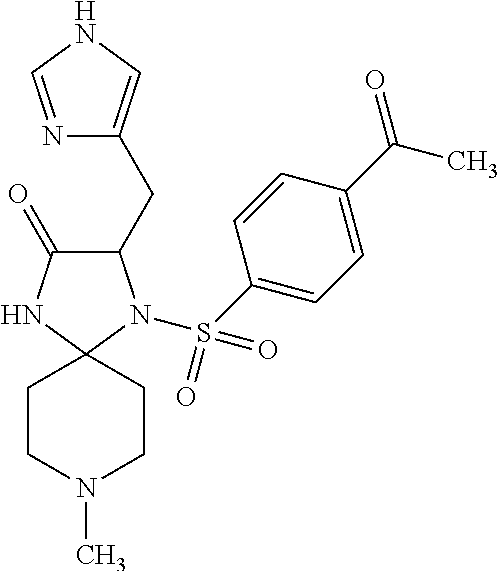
C1(=O)C(CC2=CNC=N2)N(S(C2=CC=C(C(=O)C)C=C2)(=O)=O)C2(N1)CCN(C)CC2
